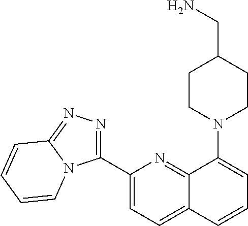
C1(C2=NN=C3N2C=CC=C3)=CC=C2C(=N1)C(N1CCC(CN)CC1)=CC=C2
